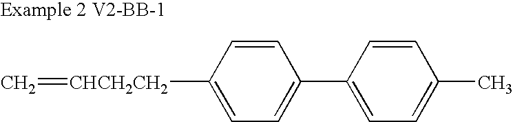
[CHCH2CH2](C1=CC=C(C2=CC=C(C)C=C2)C=C1)=C
